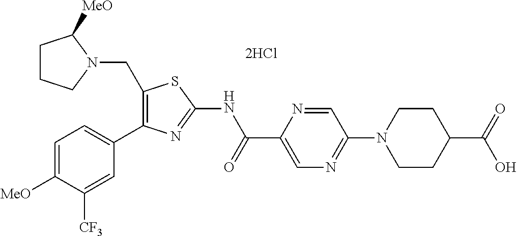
C1(CN2C([MeO])CCC2)=C(C2=CC=C([MeO])C([CF3])=C2)N=C(NC(C2=CN=C(N3CCC(C(=O)O)CC3)C=N2)=O)S1
